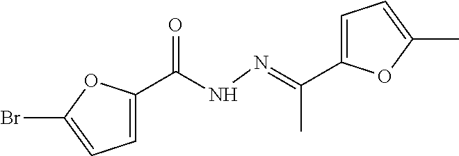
C1=C(C(NN=C(C2=CC=C(C)O2)C)=O)OC(Br)=C1
